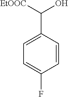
C1=CC(F)=CC=C1C(O)[EtOOC]
